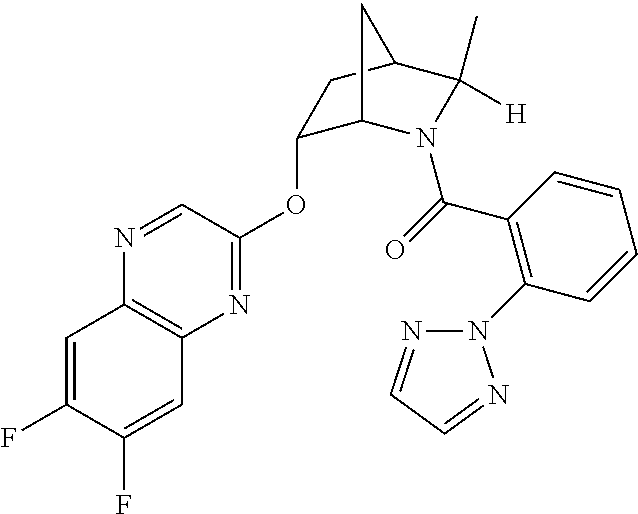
N1=CC(OC2C3N(C(=O)C4=C(N5N=CC=N5)C=CC=C4)C(C)([H])C(C2)C3)=NC2=C1C=C(F)C(F)=C2
